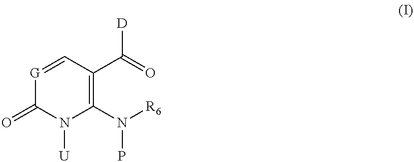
[G]1=CC(C(=O)[D])=C(N([R6])P)N([U])C1=O
